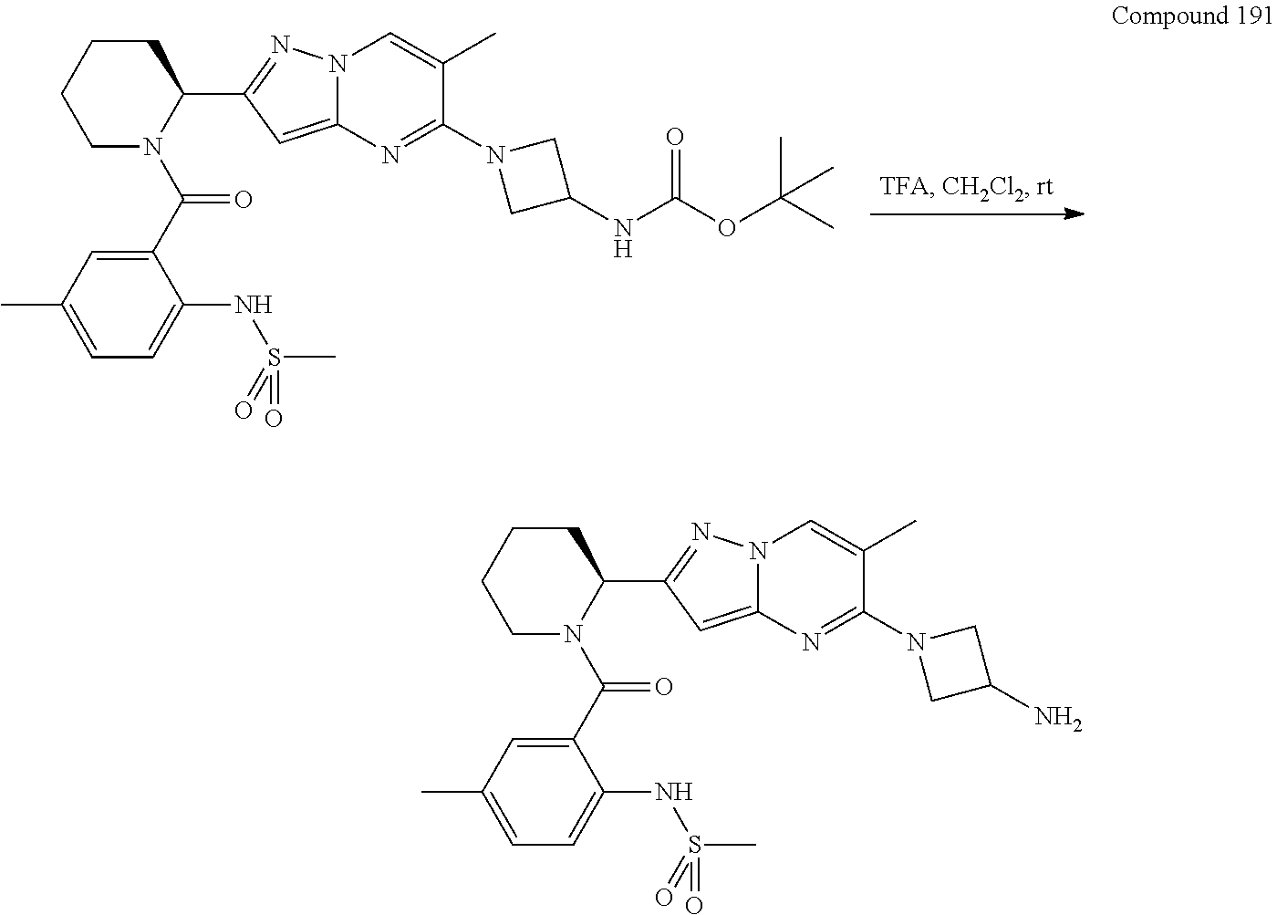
C1(C(N2C(C3=NN4C(=C3)N=C(N3CC(NC(OC(C)(C)C)=O)C3)C(C)=C4)CCCC2)=O)=CC(C)=CC=C1NS(C)(=O)=O.C1(C(N2C(C3=NN4C(=C3)N=C(N3CC(N)C3)C(C)=C4)CCCC2)=O)=CC(C)=CC=C1NS(C)(=O)=O
